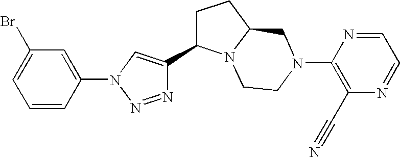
N1=NN(C2=CC(Br)=CC=C2)C=C1C1CCC2N1CCN(C1=C(C#N)N=CC=N1)C2
